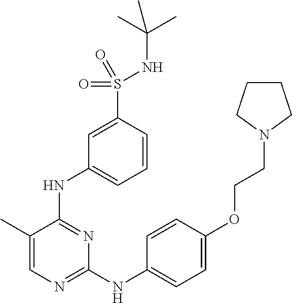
N(C1=CC=CC(S(=O)(=O)NC(C)(C)C)=C1)C1=NC(NC2=CC=C(OCCN3CCCC3)C=C2)=NC=C1C
